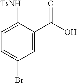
C1=C(C(O)=O)C([TsNH])=CC=C1Br
